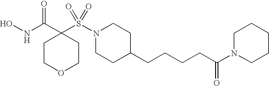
ONC(C1(S(N2CCC(CCCCC(N3CCCCC3)=O)CC2)(=O)=O)CCOCC1)=O
